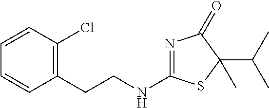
C(C1=C(Cl)C=CC=C1)CNC1=NC(=O)C(C(C)C)(C)S1
